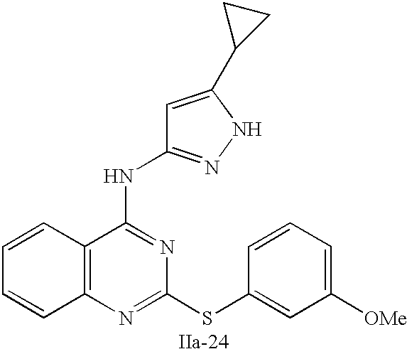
C12=C(N=C(SC3=CC([OMe])=CC=C3)N=C1NC1=NNC(C3CC3)=C1)C=CC=C2
